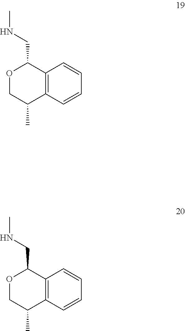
O1CC(C)C2=C(C1CNC)C=CC=C2.O1CC(C)C2=C(C1CNC)C=CC=C2
